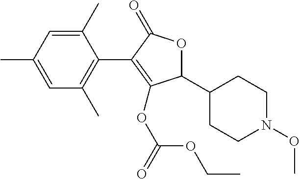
C1(C)=CC(C)=CC(C)=C1C1=C(OC(OCC)=O)C(C2CCN(OC)CC2)OC1=O
